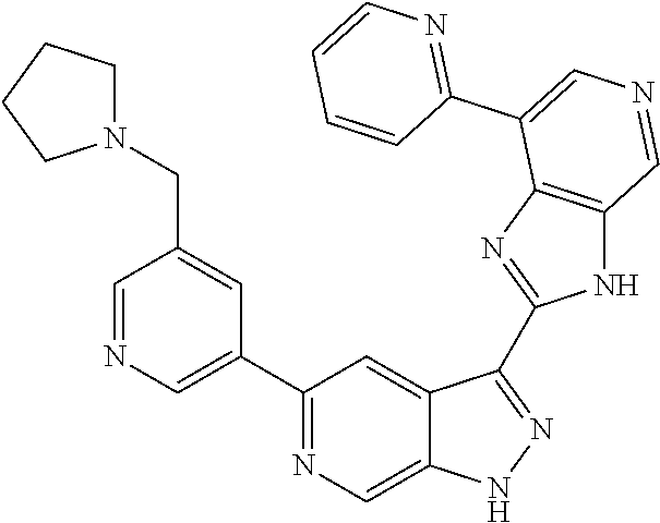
C1(C2=CN=CC(CN3CCCC3)=C2)=NC=C2C(=C1)C(C1=NC3=C(N1)C=NC=C3C1=NC=CC=C1)=NN2
